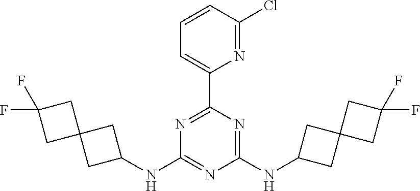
C1(NC2=NC(NC3CC4(C3)CC(F)(F)C4)=NC(C3=CC=CC(Cl)=N3)=N2)CC2(C1)CC(F)(F)C2
